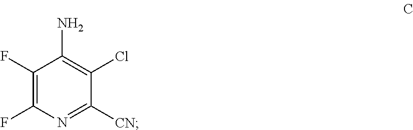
C1(F)=C(F)N=C([CN])C(Cl)=C1N
